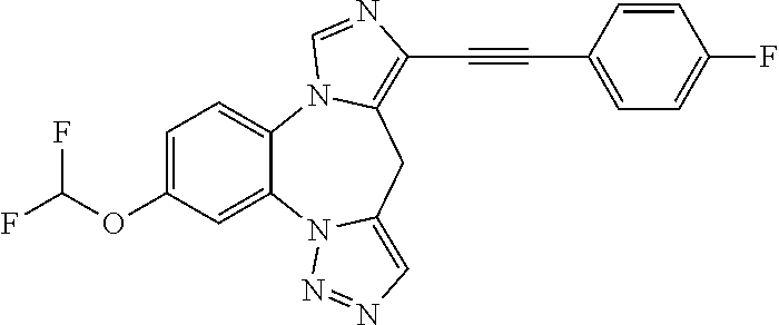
C1=C(OC(F)F)C=C2C(=C1)N1C(=C(C#CC3=CC=C(F)C=C3)N=C1)CC1=CN=NN21
